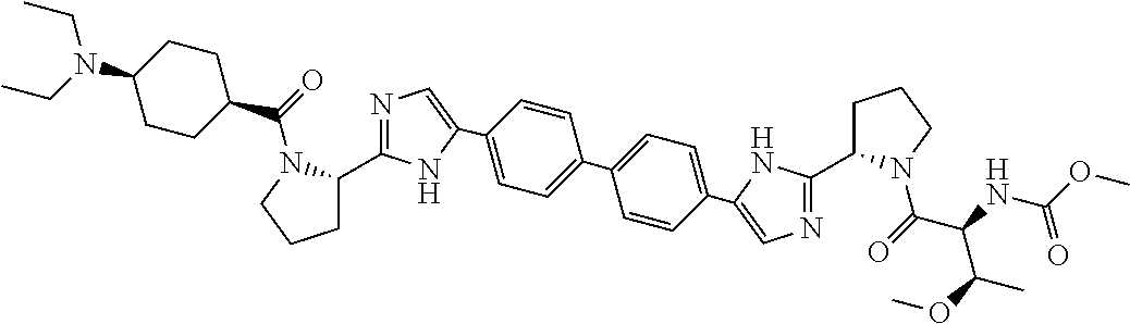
C1(N(CC)CC)CCC(C(=O)N2C(C3=NC=C(C4=CC=C(C5=CC=C(C6=CN=C(C7CCCN7C(=O)C(NC(OC)=O)C(OC)C)N6)C=C5)C=C4)N3)CCC2)CC1
